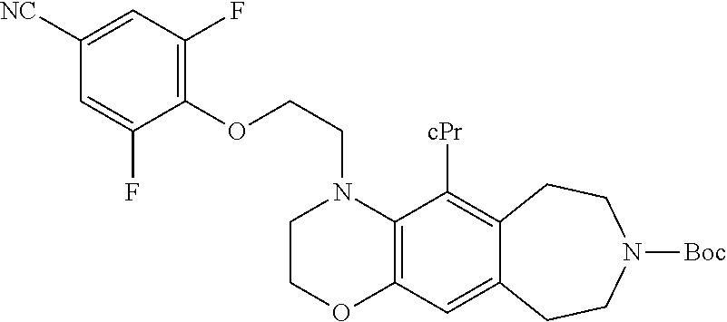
C1COC2=C(N1CCOC1=C(F)C=C([CN])C=C1F)C([cPr])=C1C(=C2)CCN([Boc])CC1
